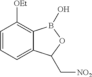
C1=CC=C2C(=C1[OEt])B(O)OC2C[NO2]
